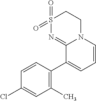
C1S(=O)(=O)N=C2N(C1)C=CC=C2C1=C(C)C=C(Cl)C=C1
